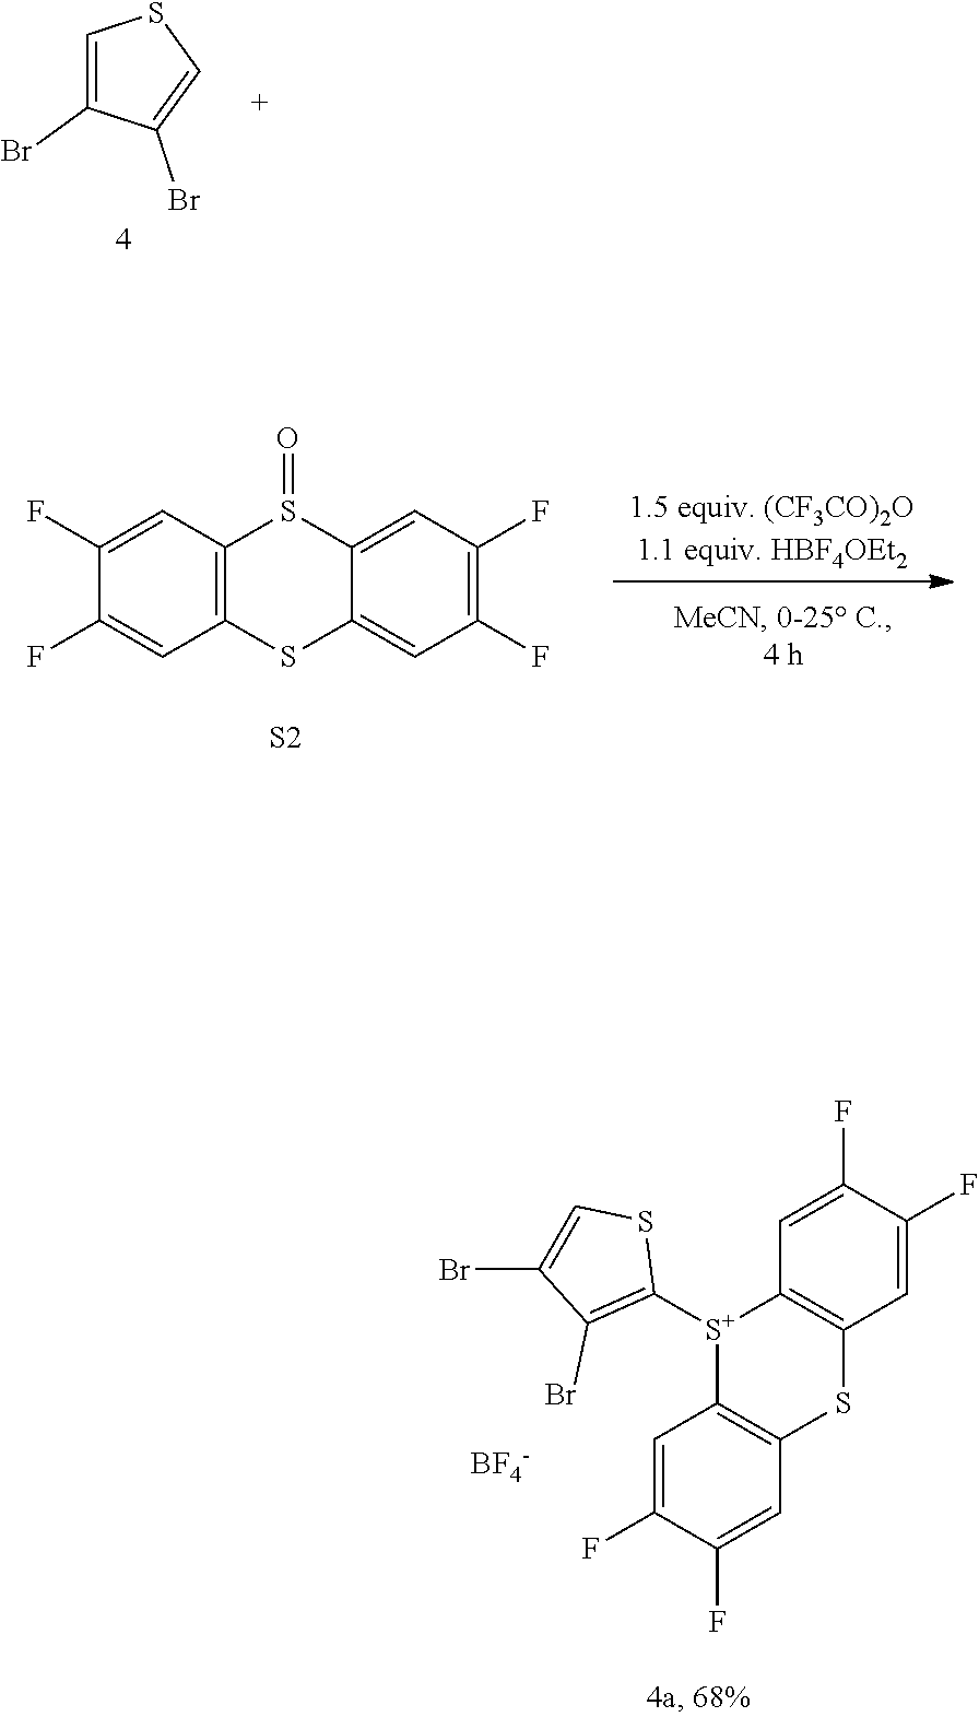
C1=C(Br)C(Br)=CS1.O=S1C2=C(SC3=CC(F)=C(F)C=C13)C=C(F)C(F)=C2.[S2].C1([S+]2C3=C(C=C(F)C(F)=C3)SC3=C2C=C(F)C(F)=C3)=C(Br)C(Br)=CS1.[BF4-]
